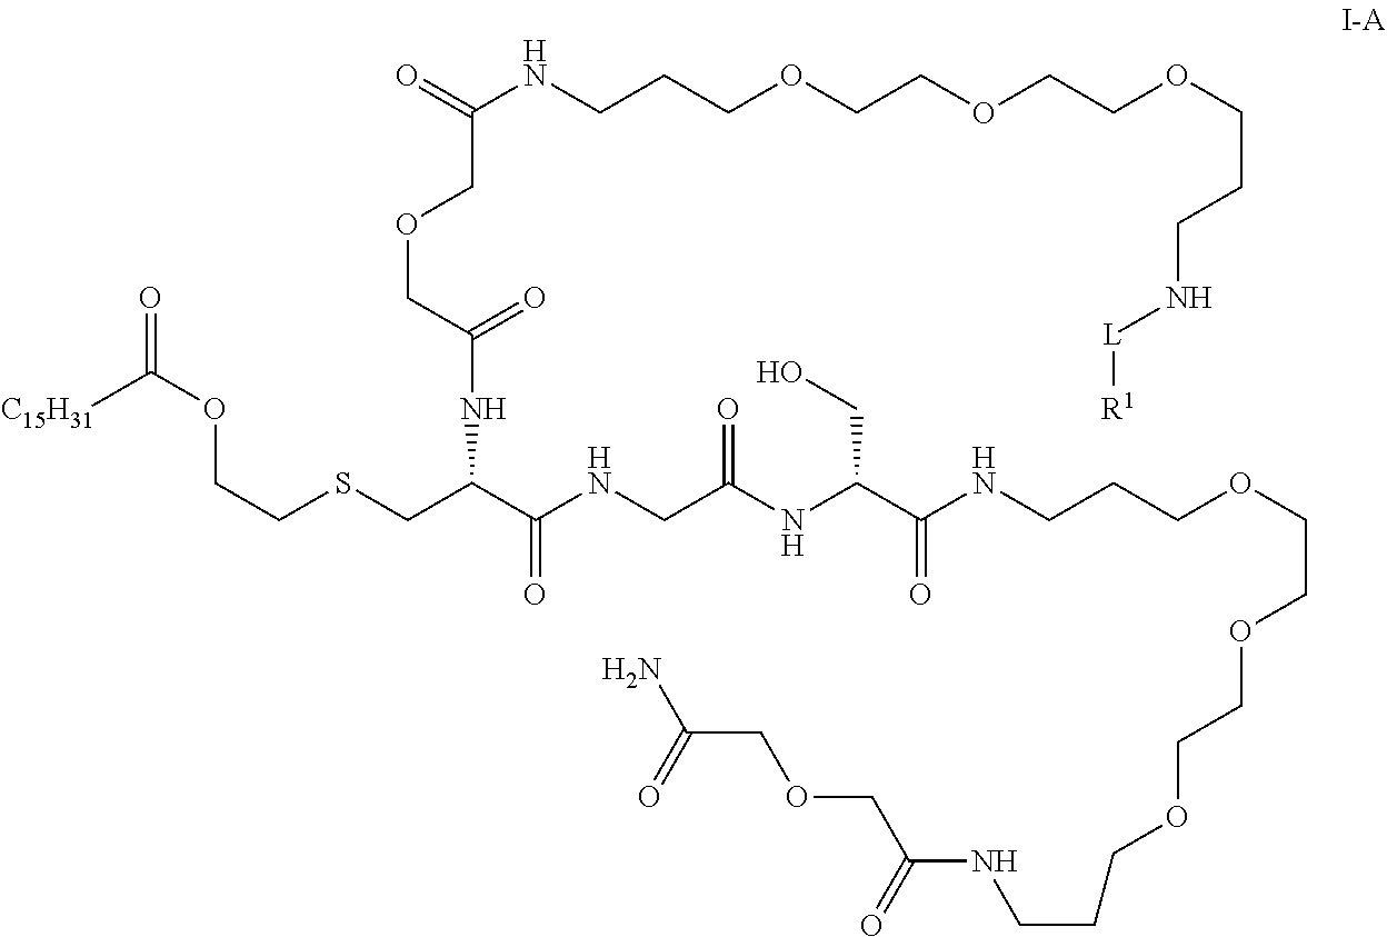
O=C(NCCCOCCOCCOCCCN[L][R1])COCC(NC(CSCCOC([C15H31])=O)C(NCC(NC(C(NCCCOCCOCCOCCCNC(COCC(N)=O)=O)=O)CO)=O)=O)=O
